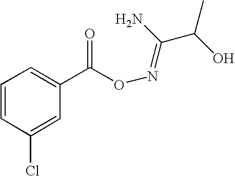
C1=CC(Cl)=CC(C(=O)ON=C(N)C(O)C)=C1
